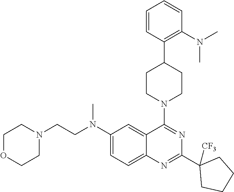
C1=CC(C2CCN(C3=NC(C4([CF3])CCCC4)=NC4=CC=C(N(CCN5CCOCC5)C)C=C34)CC2)=C(N(C)C)C=C1
